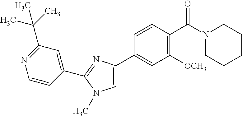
C1(C2=CC([OCH3])=C(C(N3CCCCC3)=O)C=C2)=CN(C)C(C2=CC(C(C)(C)C)=NC=C2)=N1
